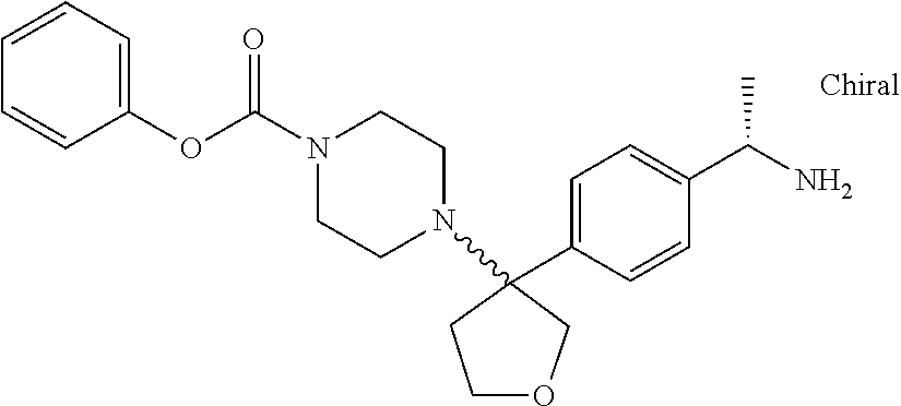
C1=C(C2(N3CCN(C(=O)OC4=CC=CC=C4)CC3)CCOC2)C=CC(C(N)C)=C1
